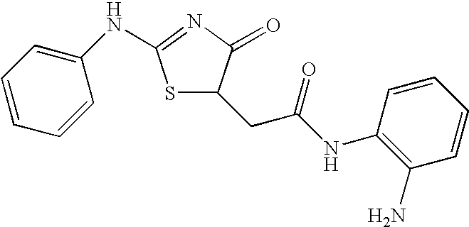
S1C(NC2=CC=CC=C2)=NC(=O)C1CC(NC1=C(N)C=CC=C1)=O
